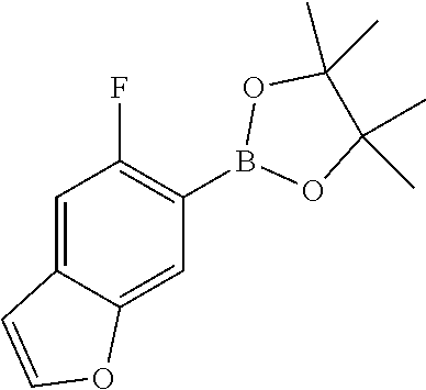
C1(B2OC(C)(C)C(C)(C)O2)=C(F)C=C2C(=C1)OC=C2
